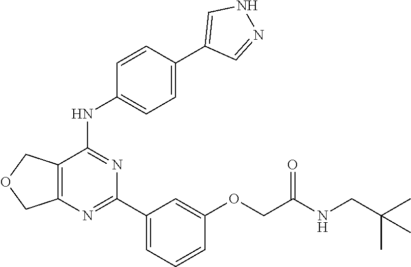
C12=C(N=C(C3=CC=CC(OCC(NCC(C)(C)C)=O)=C3)N=C1NC1=CC=C(C3=CNN=C3)C=C1)COC2
